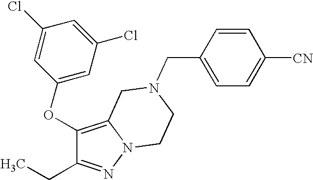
C1(OC2=CC(Cl)=CC(Cl)=C2)=C2N(N=C1CC)CCN(CC1=CC=C([CN])C=C1)C2
